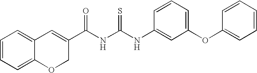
C12=CC=CC=C1OCC(C(NC(NC1=CC(OC3=CC=CC=C3)=CC=C1)=S)=O)=C2
